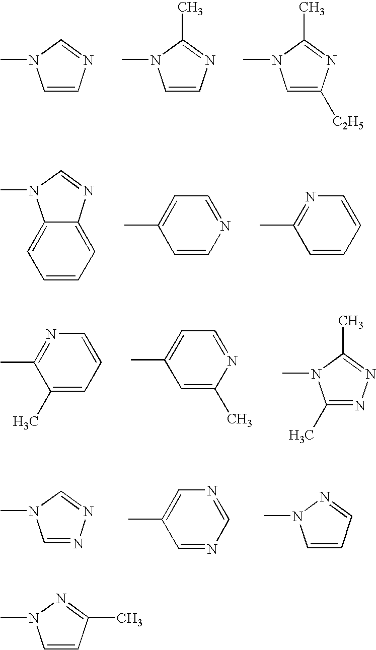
C1=CN=CN1C.C1=CN=C(C)N1C.C1=C([C2H5])N=C(C)N1C.C12=CC=CC=C1N=CN2C.C1=CN=CC=C1C.C1=CC=CN=C1C.C1(C)=CC=CN=C1C.C1=C(C)N=CC=C1C.C1(C)=NN=C(C)N1C.C1=NN=CN1C.C1=NC=NC=C1C.C1=CC=NN1C.C1=CC(C)=NN1C
